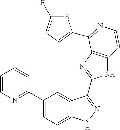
C1(C2=NC=CC=C2)=CC=C2C(=C1)C(C1=NC3=C(N1)C=CN=C3C1=CC=C(F)S1)=NN2
